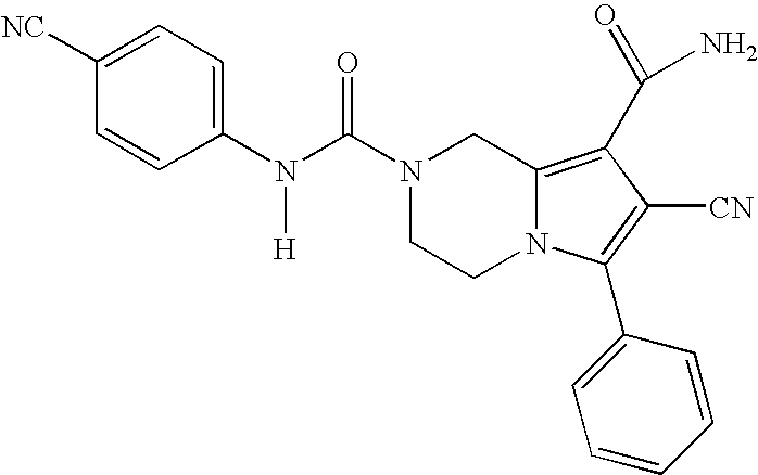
N1(C(N([H])C2=CC=C([NC])C=C2)=O)CCN2C(=C(C(N)=O)C([CN])=C2C2=CC=CC=C2)C1
